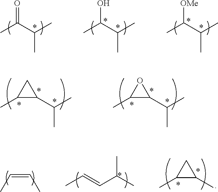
CC(C(C)C)=O.CC(C(C)C)O.CC(C(C)C)[OMe].C1(C)C(C(C)C)C1.C1(C)C(C(C)C)O1.C(=CC)C.CC=CC(C)C.C1(C)C(C)C1
